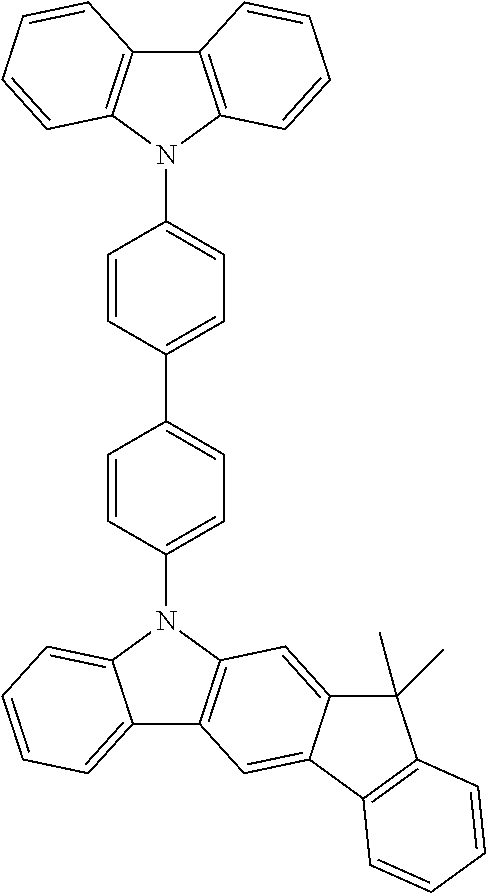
C1=CC(C2=CC=C(N3C4=CC=CC=C4C4=C3C=C3C(=C4)C4=C(C3(C)C)C=CC=C4)C=C2)=CC=C1N1C2=C(C3=C1C=CC=C3)C=CC=C2
